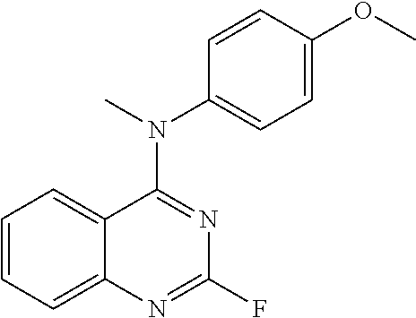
C12=CC=CC=C1N=C(F)N=C2N(C)C1=CC=C(OC)C=C1
